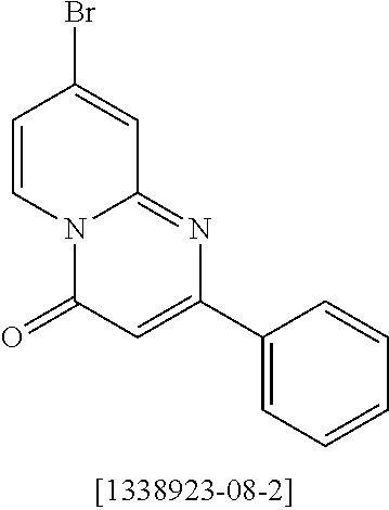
N12C(=NC(C3=CC=CC=C3)=CC1=O)C=C(Br)C=C2
